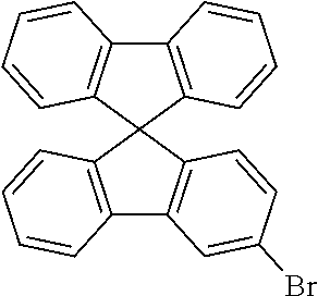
C12=C(C=CC=C1)C1(C3=C2C=C(Br)C=C3)C2=C(C3=C1C=CC=C3)C=CC=C2
